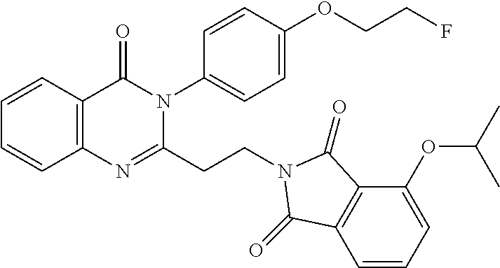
C1=CC2=C(C=C1)N=C(CCN1C(=O)C3=C(C=CC=C3OC(C)C)C1=O)N(C1=CC=C(OCCF)C=C1)C2=O
